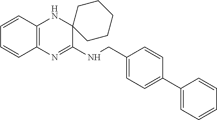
C1=CC2=C(C=C1)N=C(NCC1=CC=C(C3=CC=CC=C3)C=C1)C1(N2)CCCCC1
